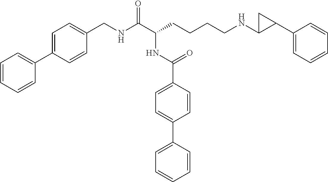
C1=C(C2=CC=CC=C2)C=CC(CNC(C(CCCCNC2C(C3=CC=CC=C3)C2)NC(C2=CC=C(C3=CC=CC=C3)C=C2)=O)=O)=C1
